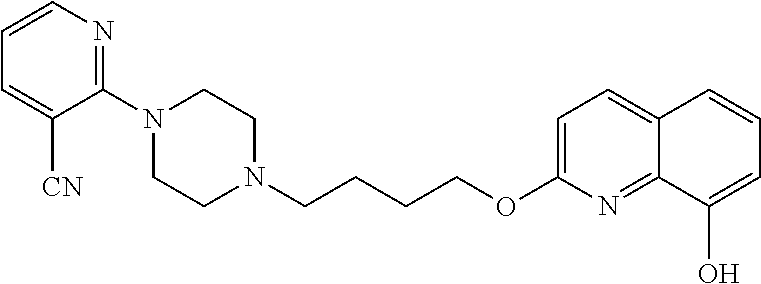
C1N(CCCCOC2=CC=C3C(=N2)C(O)=CC=C3)CCN(C2=NC=CC=C2[CN])C1
